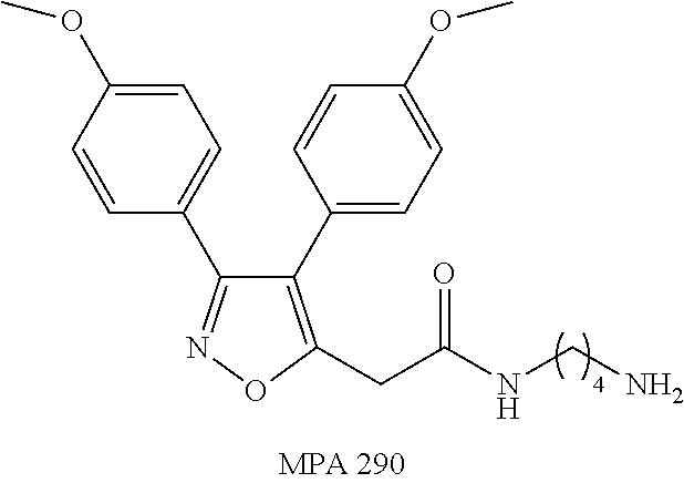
C1=CC(OC)=CC=C1C1=NOC(CC(NCN)=O)=C1C1=CC=C(OC)C=C1
